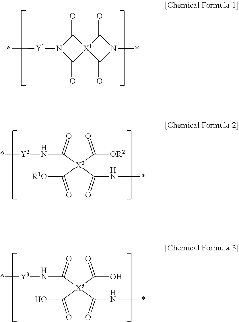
C1(=O)[X1]2(C(=O)N1[Y1]*)C(=O)N(*)C2=O.O=C([X2](C(=O)N*)(C(=O)[OR2])C(=O)N[Y2]*)[R1O].O=C([X3](C(=O)N*)(C(=O)O)C(=O)N[Y3]*)O
